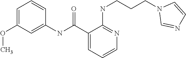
C1=C(OC)C=C(NC(C2=CC=CN=C2NCCCN2C=NC=C2)=O)C=C1
